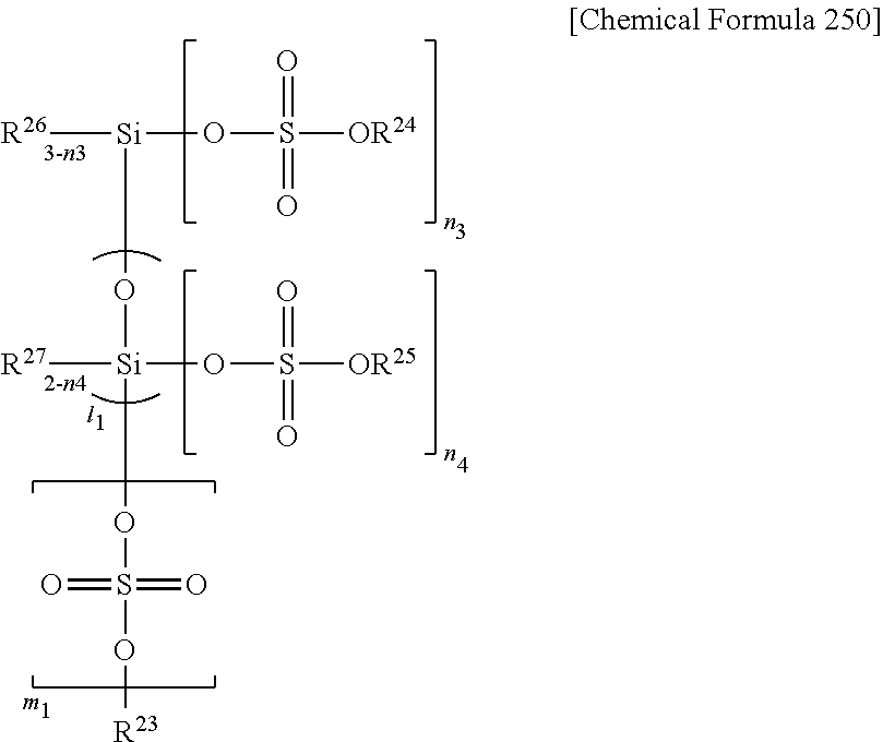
[R26][Si](O[Si]([R27])(OS(=O)(=O)[OR25])OS(=O)(=O)O[R23])OS(=O)(=O)[OR24]
